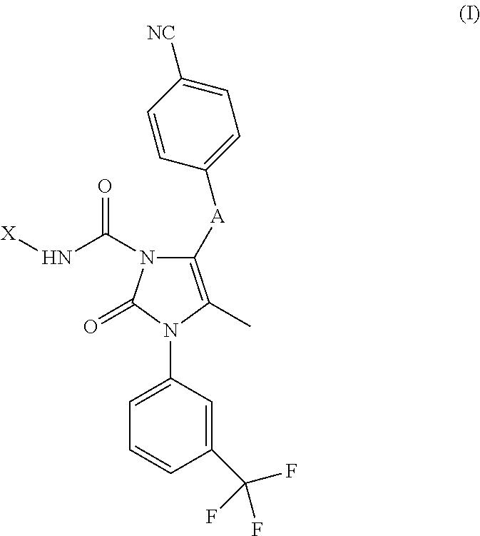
C1=C([NC])C=CC([A]C2=C(C)N(C3=CC=CC(C(F)(F)F)=C3)C(=O)N2C(=O)N[X])=C1
